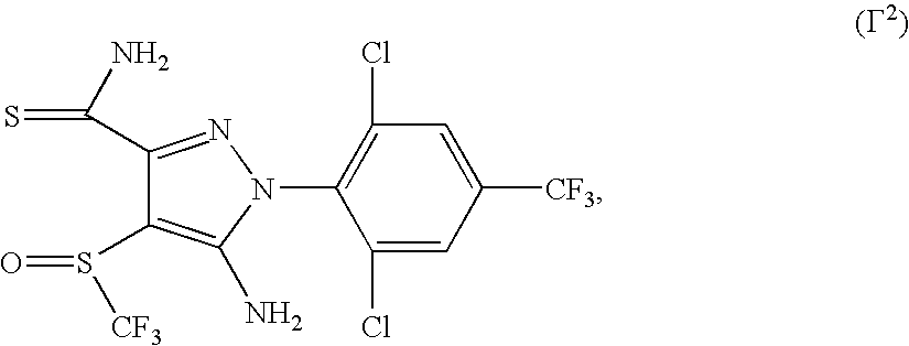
C1(C(=S)N)=NN(C2=C(Cl)C=C([CF3])C=C2Cl)C(N)=C1S(=O)[CF3]
